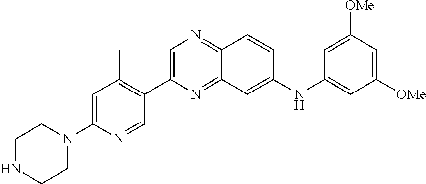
C1NCCN(C2=CC(C)=C(C3=CN=C4C(=N3)C=C(NC3=CC([OMe])=CC([OMe])=C3)C=C4)C=N2)C1
